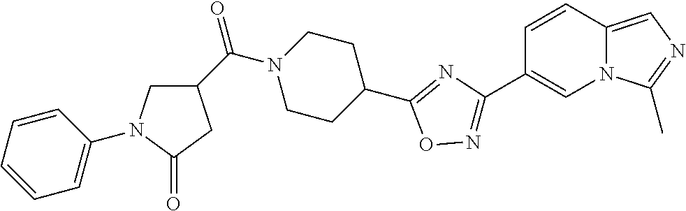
C1C(C(N2CCC(C3=NC(C4=CN5C(=CN=C5C)C=C4)=NO3)CC2)=O)CC(=O)N1C1=CC=CC=C1
